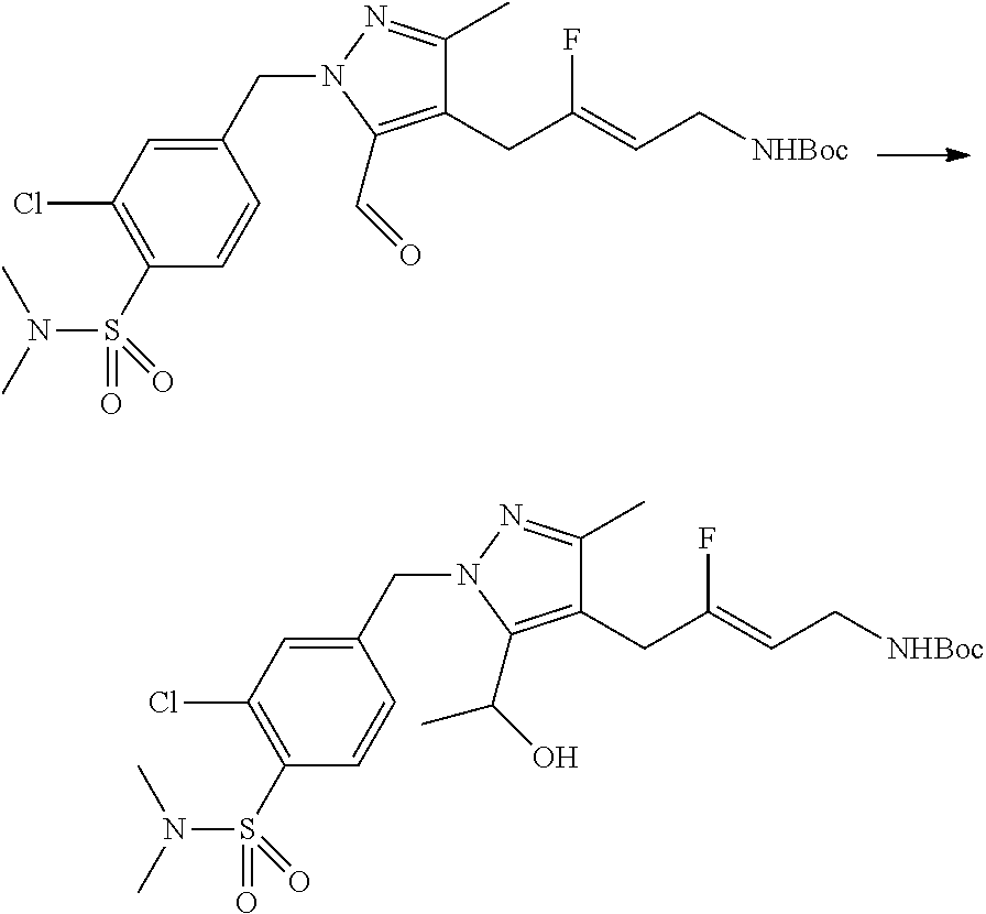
C1(Cl)=C(S(=O)(N(C)C)=O)C=CC(CN2N=C(C)C(CC(=CC[NHBoc])F)=C2C(O)C)=C1.C1(Cl)=C(S(=O)(N(C)C)=O)C=CC(CN2N=C(C)C(CC(=CC[NHBoc])F)=C2C=O)=C1
